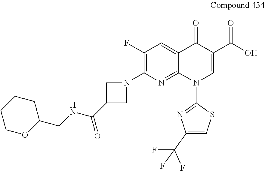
C1(F)=C(N2CC(C(NCC3CCCCO3)=O)C2)N=C2C(=C1)C(=O)C(C(O)=O)=CN2C1=NC(C(F)(F)F)=CS1
